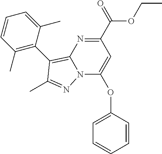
C1(C(OCC)=O)=NC2=C(C3=C(C)C=CC=C3C)C(C)=NN2C(OC2=CC=CC=C2)=C1
